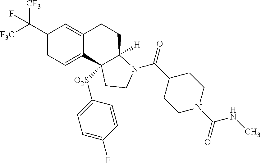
C1(C([F3C])([CF3])F)=CC=C2C(=C1)CCC1([H])N(C(C3CCN(C(NC)=O)CC3)=O)CCC21[O2S]C1=CC=C(F)C=C1
